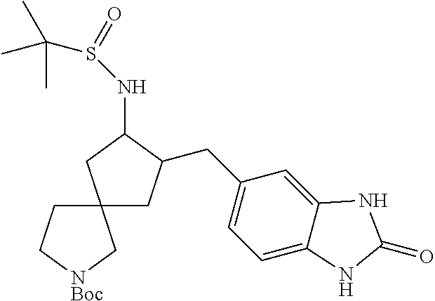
C12(CC(CC3=CC=C4C(=C3)NC(=O)N4)C(NS(C(C)(C)C)=O)C1)CC[NBoc]C2
